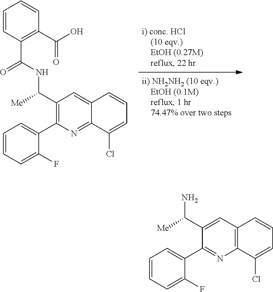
C1(C(NC(C2=C(C(O)=O)C=CC=C2)=O)[Me])=C(C2=CC=CC=C2F)N=C2C(=C1)C=CC=C2Cl.C1(C(N)[Me])=CC2=C(N=C1C1=CC=CC=C1F)C(Cl)=CC=C2
